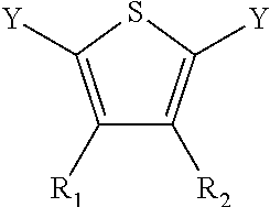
C1([R1])=C([Y])SC([Y])=C1[R2]
